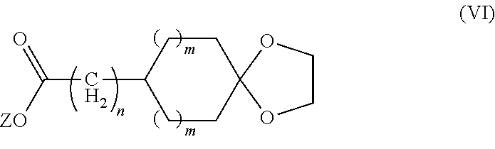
C1CC(CC(=O)[ZO])CCC12OCCO2
